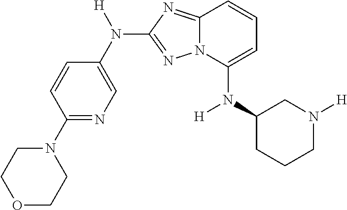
C1=CC(N2CCOCC2)=NC=C1N([H])C1=NN2C(=N1)C=CC=C2N(C1CCCN([H])C1)[H]
